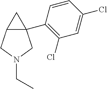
C12(C3=C(Cl)C=C(Cl)C=C3)C(CN(CC)C1)C2
